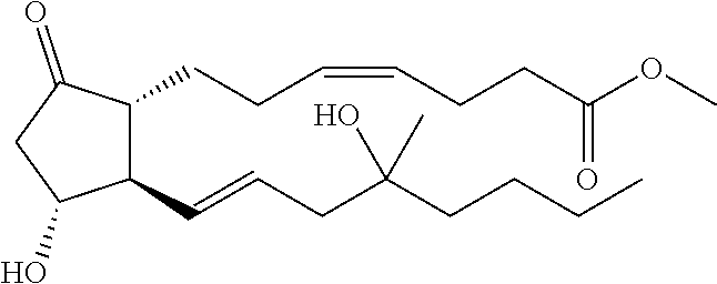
C1(C=CCC(CCCC)(O)C)C(CCC=CCCC(OC)=O)C(=O)CC1O
